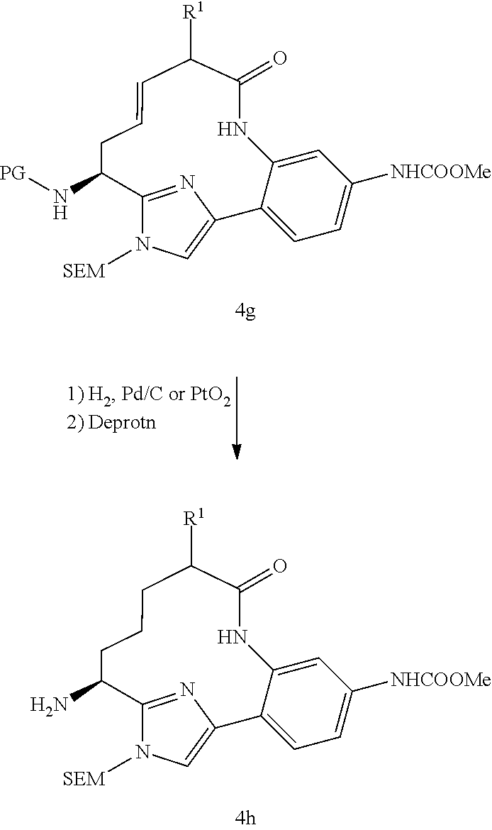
[PG]NC1C2=NC(=CN2[SEM])C2=CC=C([NHCOOMe])C=C2NC(=O)C([R1])C=CC1.NC1C2=NC(=CN2[SEM])C2=CC=C([NHCOOMe])C=C2NC(=O)C([R1])CCC1
